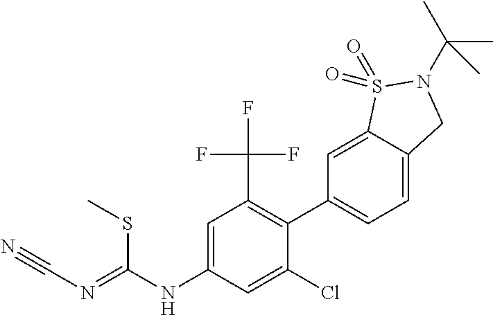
C1=C2C(=CC(C3=C(C(F)(F)F)C=C(NC(=NC#N)SC)C=C3Cl)=C1)S(=O)(=O)N(C(C)(C)C)C2
